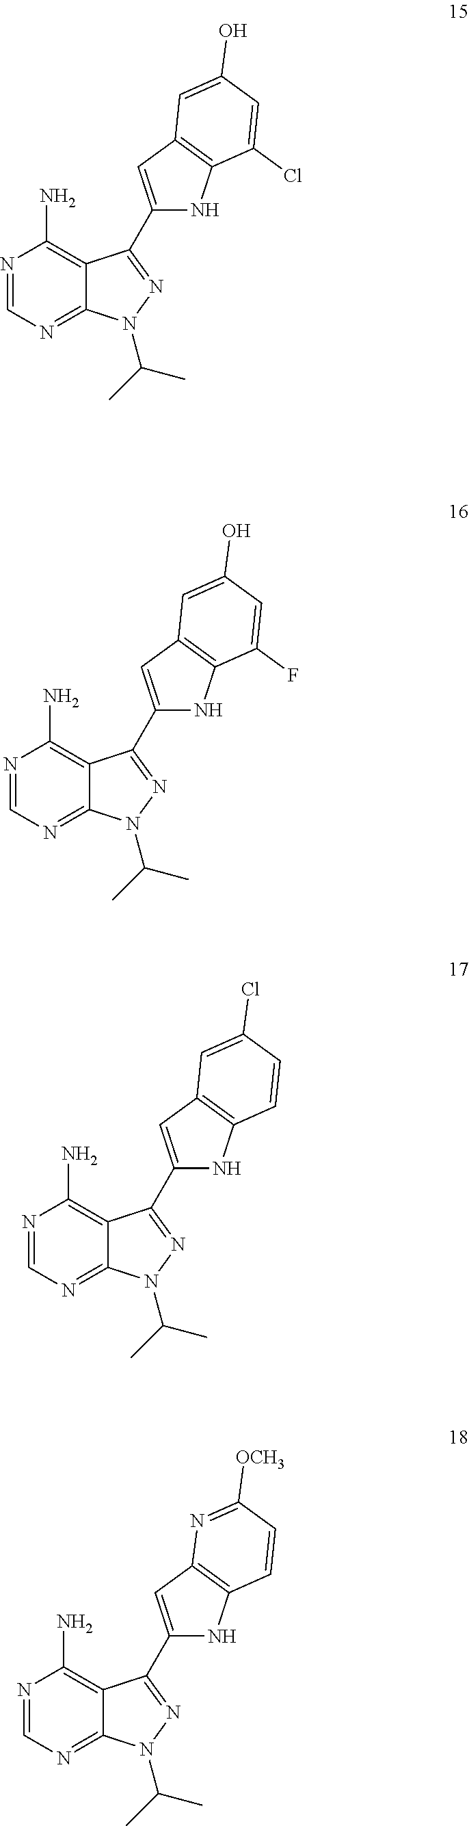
N1=CN=C2C(=C1N)C(C1=CC3=C(N1)C(Cl)=CC(O)=C3)=NN2C(C)C.N1=CN=C2C(=C1N)C(C1=CC3=C(N1)C=CC(Cl)=C3)=NN2C(C)C.N1=CN=C2C(=C1N)C(C1=CC3=C(N1)C=CC([OCH3])=N3)=NN2C(C)C.N1=CN=C2C(=C1N)C(C1=CC3=C(N1)C(F)=CC(O)=C3)=NN2C(C)C
